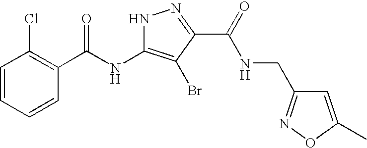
C1=CC=CC(C(=O)NC2=C(Br)C(C(=O)NCC3=NOC(C)=C3)=NN2)=C1Cl
